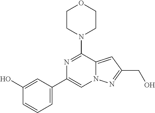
C1(C2=CN3C(=CC(CO)=N3)C(N3CCOCC3)=N2)=CC=CC(O)=C1
